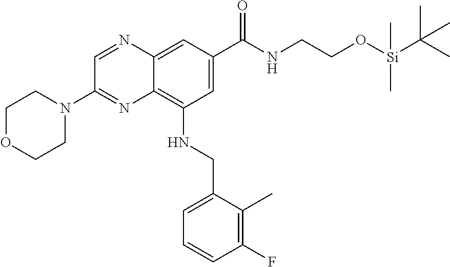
C1OCCN(C2=NC3=C(NCC4=CC=CC(F)=C4C)C=C(C(NCCO[Si](C)(C(C)(C)C)C)=O)C=C3N=C2)C1
